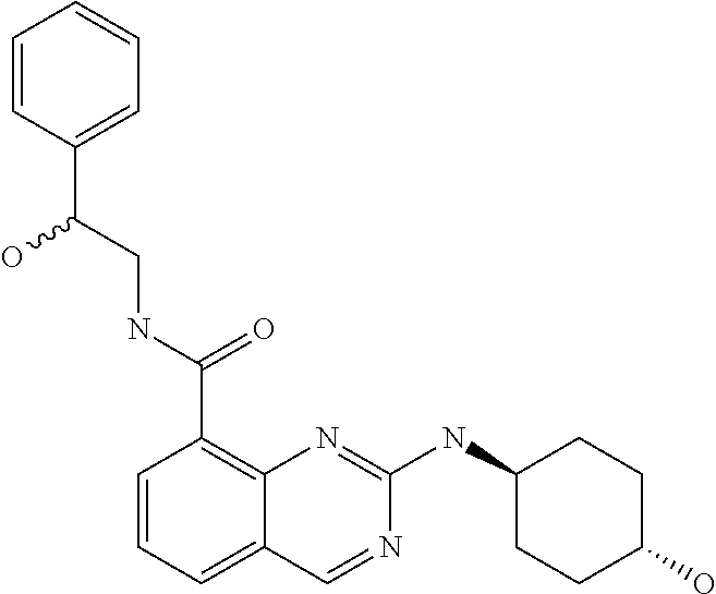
C1=CC=C2C(=C1C(NCC(C1=CC=CC=C1)O)=O)N=C(NC1CCC(O)CC1)N=C2
